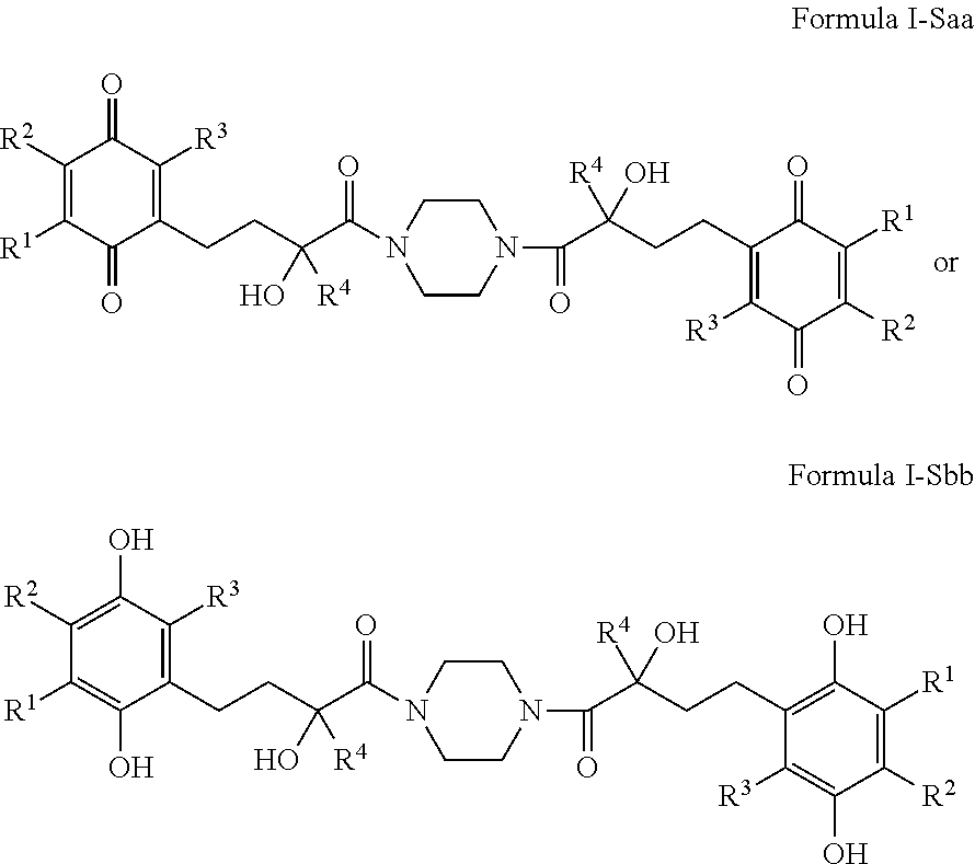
C1([R2])=C([R1])C(=O)C(CCC(C(N2CCN(C(C(CCC3=C([R3])C(=O)C([R2])=C([R1])C3=O)(O)[R4])=O)CC2)=O)([R4])O)=C([R3])C1=O.C1([R2])=C(O)C([R3])=C(CCC(C(N2CCN(C(C(CCC3=C(O)C([R1])=C([R2])C(O)=C3[R3])(O)[R4])=O)CC2)=O)([R4])O)C(O)=C1[R1]
